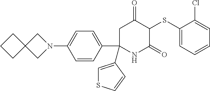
C1(SC2C(=O)CC(C3=CC=C(N4CC5(C4)CCC5)C=C3)(C3=CSC=C3)NC2=O)=CC=CC=C1Cl
